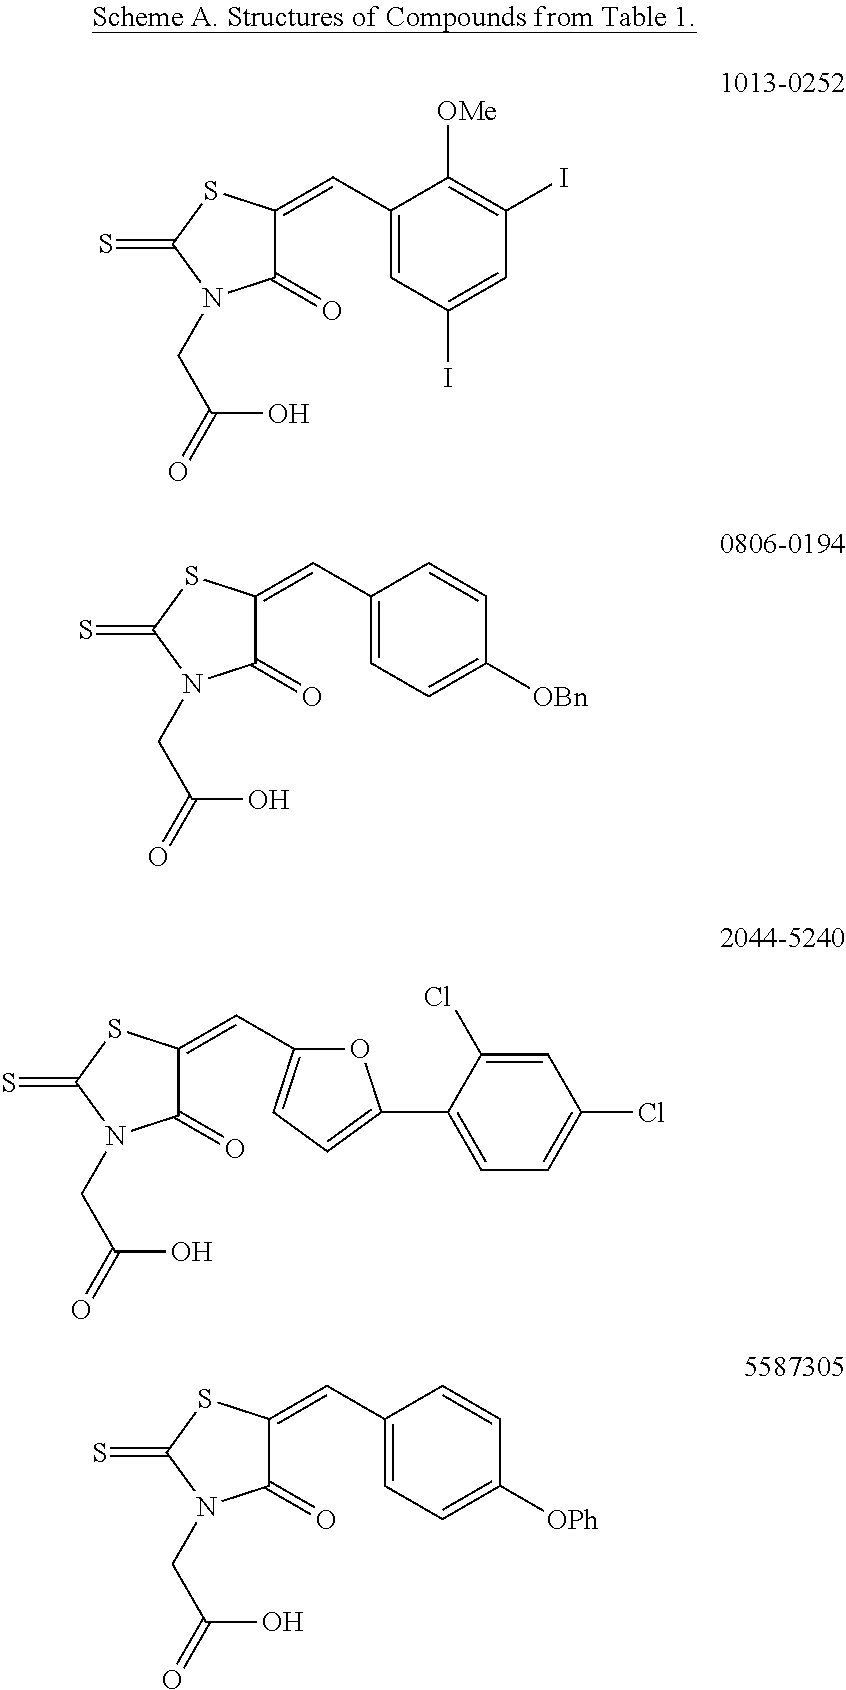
C1(C=C2C(=O)N(CC(=O)O)C(=S)S2)=CC(I)=CC(I)=C1[OMe].C1(C=C2C(=O)N(CC(=O)O)C(=S)S2)=CC=C([OBn])C=C1.C1(C=C2C(=O)N(CC(=O)O)C(=S)S2)=CC=C(C2=CC=C(Cl)C=C2Cl)O1.C1(C=C2C(=O)N(CC(=O)O)C(=S)S2)=CC=C([OPh])C=C1
